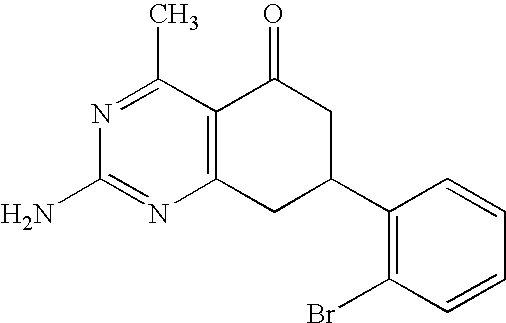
C12=C(C(C)=NC(N)=N1)C(=O)CC(C1=C(Br)C=CC=C1)C2
